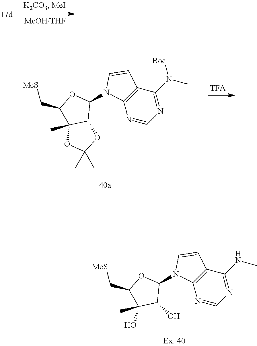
N1=CN=C(N(C)[Boc])C2=C1N(C1OC(C[MeS])C3(C)C1OC(C)(C)O3)C=C2.N1=CN=C(NC)C2=C1N(C1OC(C[MeS])C(O)(C)C1O)C=C2
